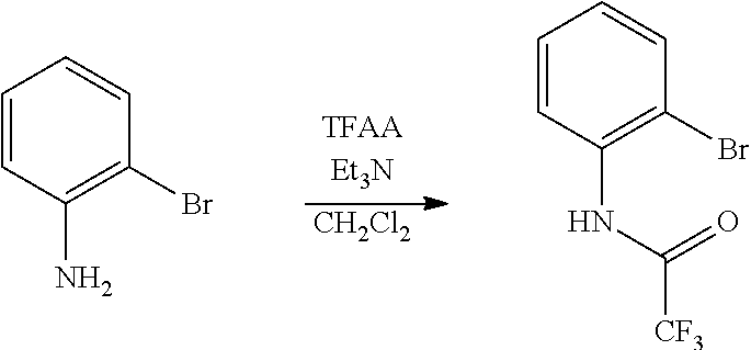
[CH2Cl2].C1=CC(N)=C(Br)C=C1.C1=CC(NC([CF3])=O)=C(Br)C=C1
